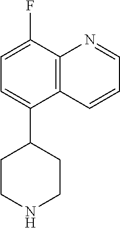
C1=C(C2CCNCC2)C2=C(N=CC=C2)C(F)=C1
